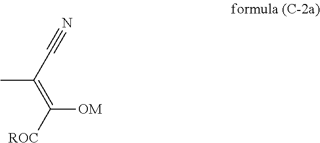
CC(C#N)=C([ROC])[OM]
